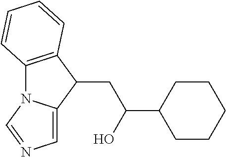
C12=C(C(CC(O)C3CCCCC3)C3=CN=CN13)C=CC=C2
